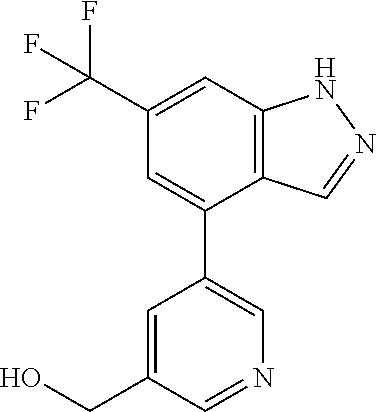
C1(C(F)(F)F)=CC2=C(C(C3=CN=CC(CO)=C3)=C1)C=NN2
